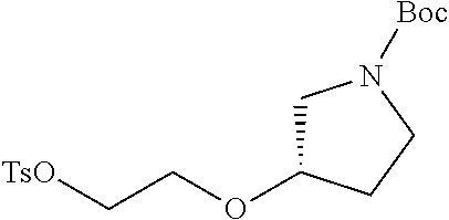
C1C(OCC[TsO])CCN1[Boc]
